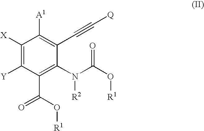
C1([X])=C([Y])C(C(O[R1])=O)=C(N(C(O[R1])=O)[R2])C(C#C[Q])=C1[A1]
